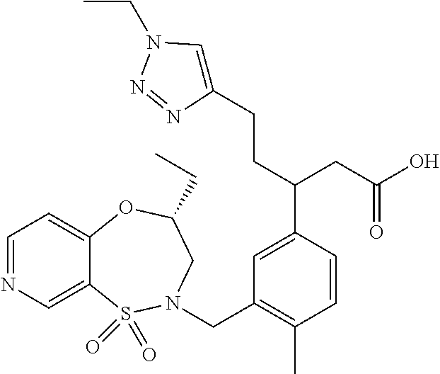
C1=C(C(CC(O)=O)CCC2=CN(CC)N=N2)C=CC(C)=C1CN1S(=O)(=O)C2=CN=CC=C2OC(CC)C1
